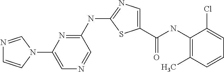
C1(NC(C2=CN=C(NC3=NC(N4C=NC=C4)=CN=C3)S2)=O)=C(C)C=CC=C1Cl
